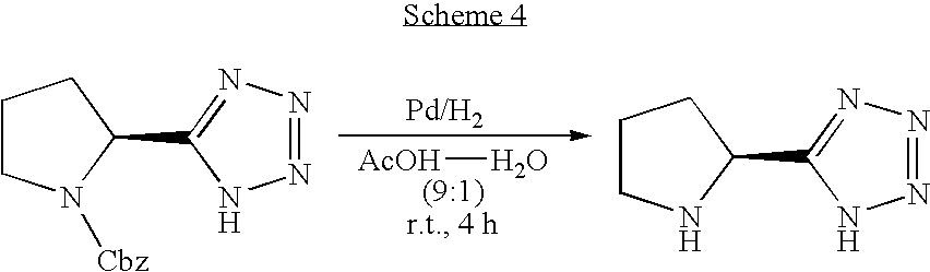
[AcOH]O.C1CN([Cbz])C(C2=NN=NN2)C1.C1CNC(C2=NN=NN2)C1
